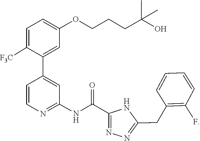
C1(OCCCC(O)(C)C)=CC=C([F3C])C(C2=CC(NC(C3=NN=C(CC4=C(F)C=CC=C4)N3)=O)=NC=C2)=C1
